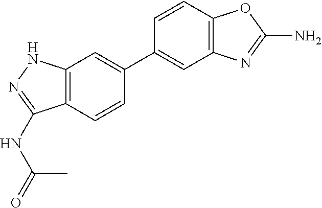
C12=C(NN=C1NC(C)=O)C=C(C1=CC3=C(C=C1)OC(N)=N3)C=C2
